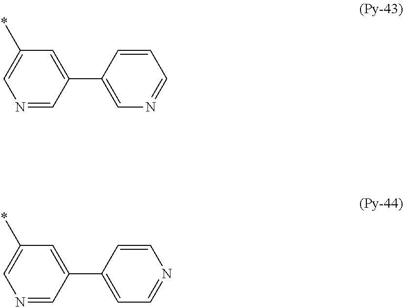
C1(C2=CN=CC=C2)=CC(*)=CN=C1.C1(C2=CC=NC=C2)=CC(*)=CN=C1
